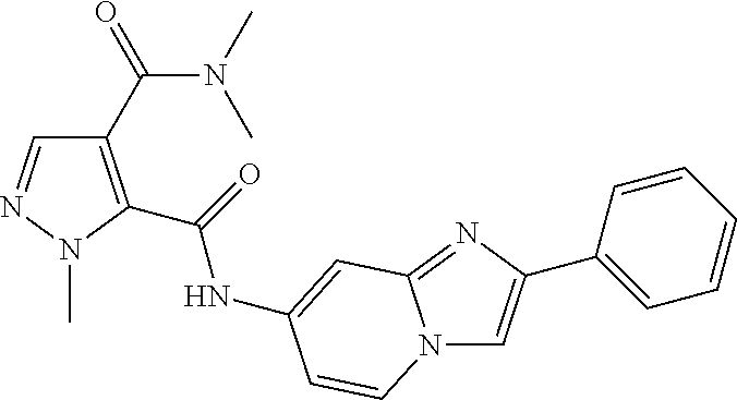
C1(C(N(C)C)=O)=C(C(=O)NC2=CC3=NC(C4=CC=CC=C4)=CN3C=C2)N(C)N=C1
